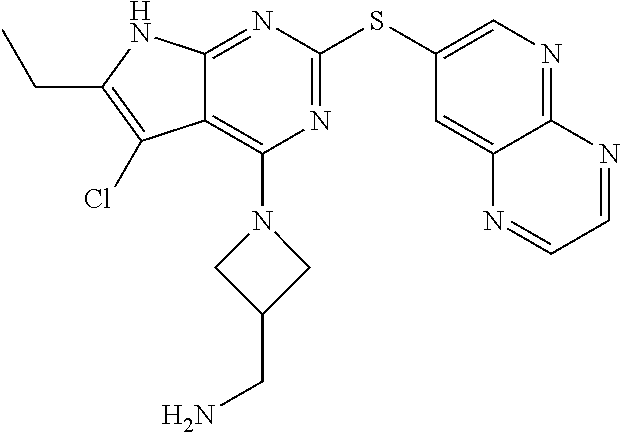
C12=C(N3CC(CN)C3)N=C(SC3=CN=C4C(=C3)N=CC=N4)N=C1NC(CC)=C2Cl
